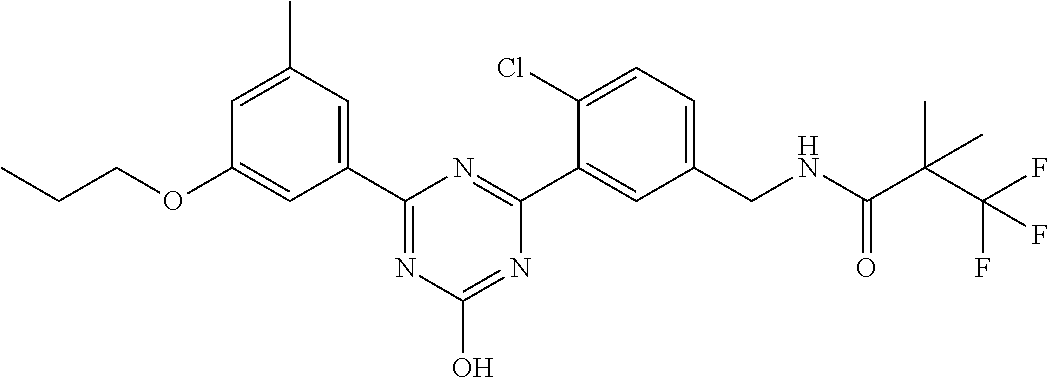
C1=C(C)C=C(C2=NC(O)=NC(C3=CC(CNC(C(C(F)(F)F)(C)C)=O)=CC=C3Cl)=N2)C=C1OCCC
